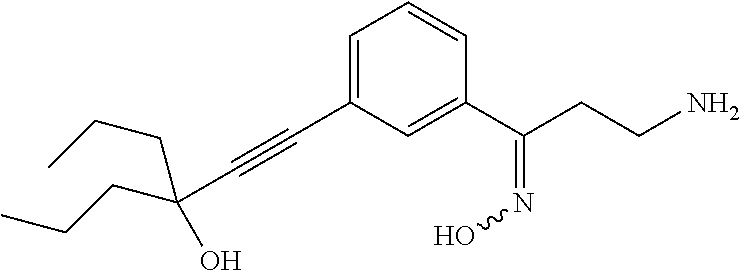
C1=C(C#CC(CCC)(O)CCC)C=C(C(CCN)=NO)C=C1
